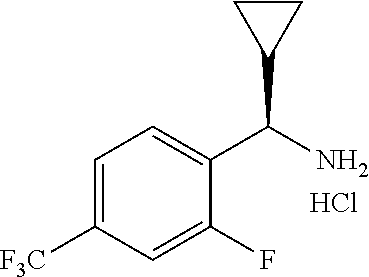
C1=C([F3C])C=C(F)C(C(N)C2CC2)=C1.Cl
